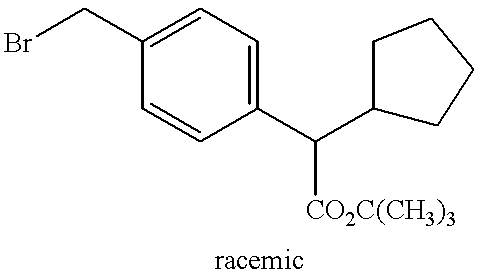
C1=CC(C(C2CCCC2)[CO2C(CH3)3])=CC=C1CBr
